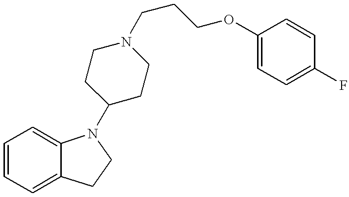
C1=CC=C2C(=C1)N(C1CCN(CCCOC3=CC=C(F)C=C3)CC1)CC2
